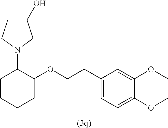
C1(N2CC(O)CC2)CCCCC1OCCC1=CC=C(OC)C(OC)=C1
